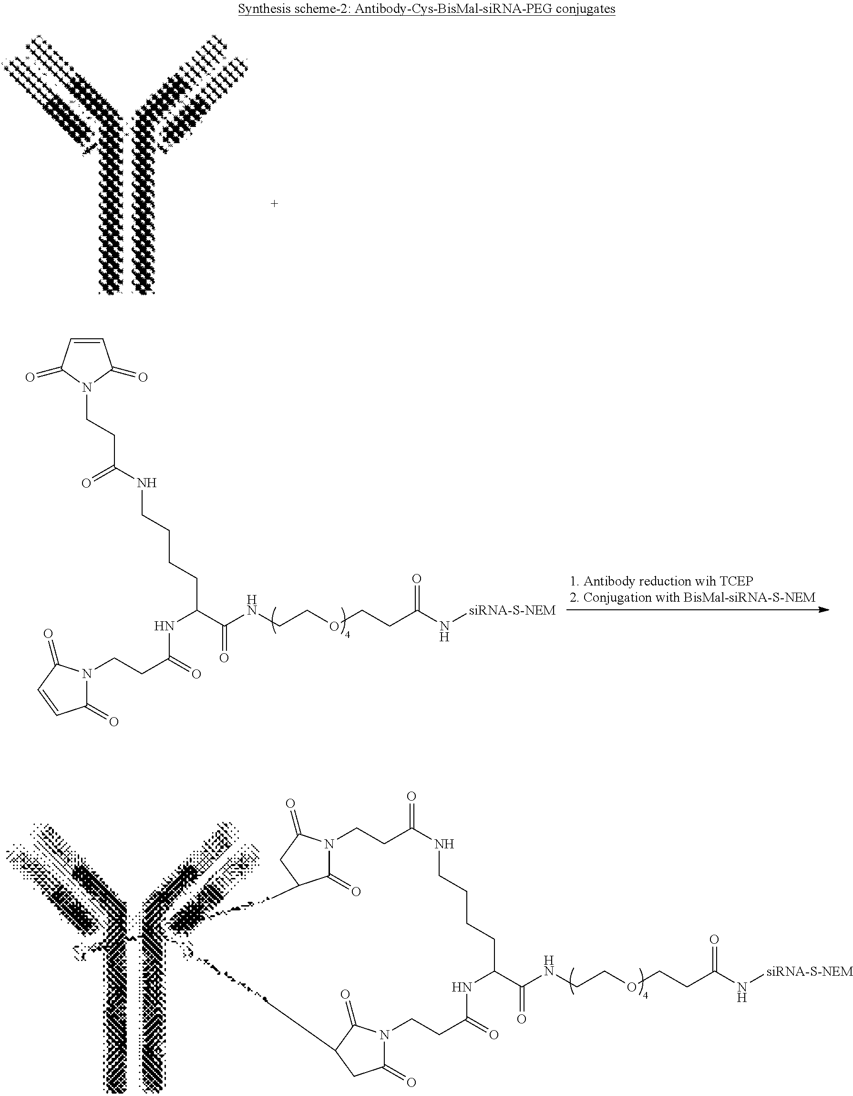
C1=CC(=O)N(CCC(NCCCCC(C(NCCOCCC(N[siRNA-S-NEM])=O)=O)NC(CCN2C(=O)C=CC2=O)=O)=O)C1=O.O=C(NCCCCC(C(NCCOCCC(N[siRNA-S-NEM])=O)=O)NC(CCN1C(=O)CC(C)C1=O)=O)CCN1C(=O)C(C)CC1=O
